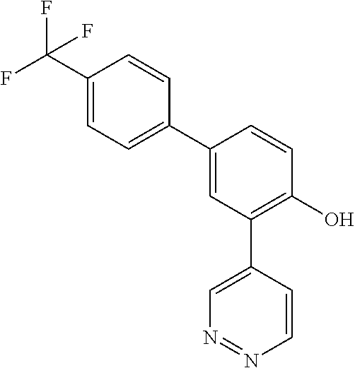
C1(C2=CC=C(C(F)(F)F)C=C2)=CC(C2=CN=NC=C2)=C(O)C=C1
